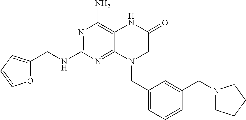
N1=C(NCC2=CC=CO2)N=C2C(=C1N)NC(=O)CN2CC1=CC=CC(CN2CCCC2)=C1
